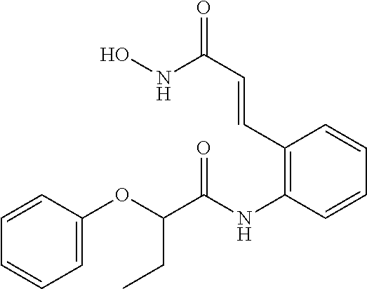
C1=CC=CC(OC(C(NC2=C(C=CC(=O)NO)C=CC=C2)=O)CC)=C1
